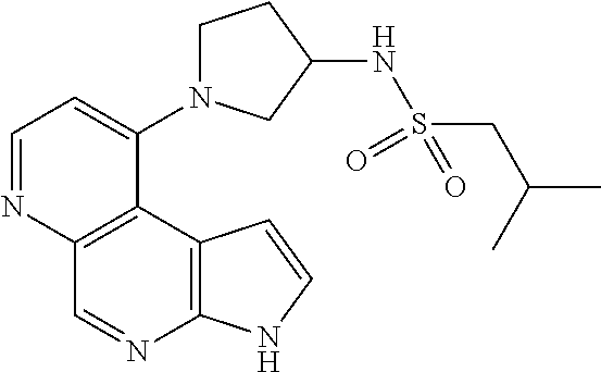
C1=NC2=C(C(N3CCC(NS(CC(C)C)(=O)=O)C3)=C1)C1=C(N=C2)NC=C1
